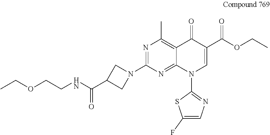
N1=C(N2CC(C(NCCOCC)=O)C2)N=C2C(=C1C)C(=O)C(C(OCC)=O)=CN2C1=NC=C(F)S1
